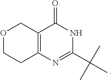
C12=C(N=C(C(C)(C)C)NC1=O)CCOC2
